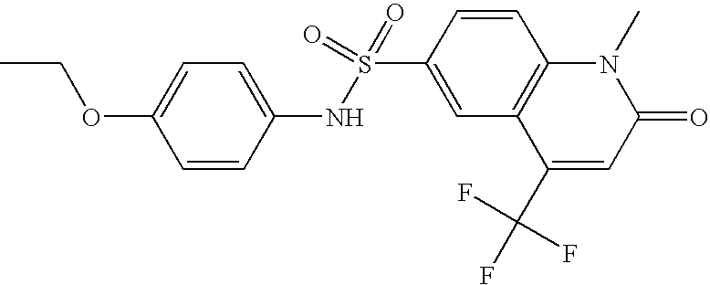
C1(OCC)=CC=C(NS(C2=CC3=C(C=C2)N(C)C(=O)C=C3C(F)(F)F)(=O)=O)C=C1
